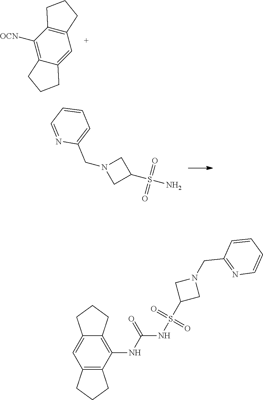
C1([OCN])=C2C(=CC3=C1CCC3)CCC2.C1N(CC2=CC=CC=N2)CC1S(N)(=O)=O.C12=C(NC(=O)NS(C3CN(CC4=NC=CC=C4)C3)(=O)=O)C3=C(C=C1CCC2)CCC3
